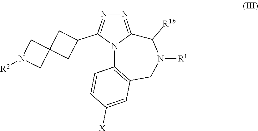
N1=C2N(C(C3CC4(C3)CN([R2])C4)=N1)C1=C(CN([R1])C2[R1b])C=C([X])C=C1
